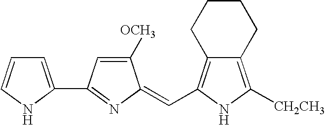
C1=C(C2=NC(=CC3=C4C(=C([CH2CH3])N3)CCCC4)C([OCH3])=C2)NC=C1
